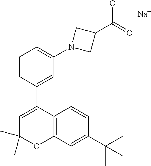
C1(C)(C)C=C(C2=CC(N3CC(C(=O)[O-])C3)=CC=C2)C2=C(O1)C=C(C(C)(C)C)C=C2.[Na]
